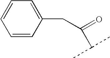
C1=CC(CC(=O)C(C)C)=CC=C1
